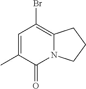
C1=C(C)C(=O)N2C(=C1Br)CCC2
